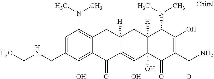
C12([H])C(O)(C(=O)C(C(N)=O)=C(O)C1N(C)C)C(O)=C1C([H])(C2)CC2=C(N(C)C)C=C(CNCC)C(O)=C2C1=O
